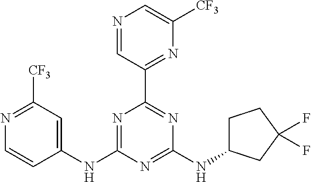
N1=C(NC2=CC([CF3])=NC=C2)N=C(NC2CCC(F)(F)C2)N=C1C1=NC([CF3])=CN=C1
